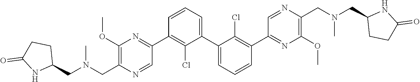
C1(C2=NC(OC)=C(CN(CC3CCC(=O)N3)C)N=C2)=C(Cl)C(C2=CC=CC(C3=NC(OC)=C(CN(CC4CCC(=O)[HN]4)C)N=C3)=C2Cl)=CC=C1
